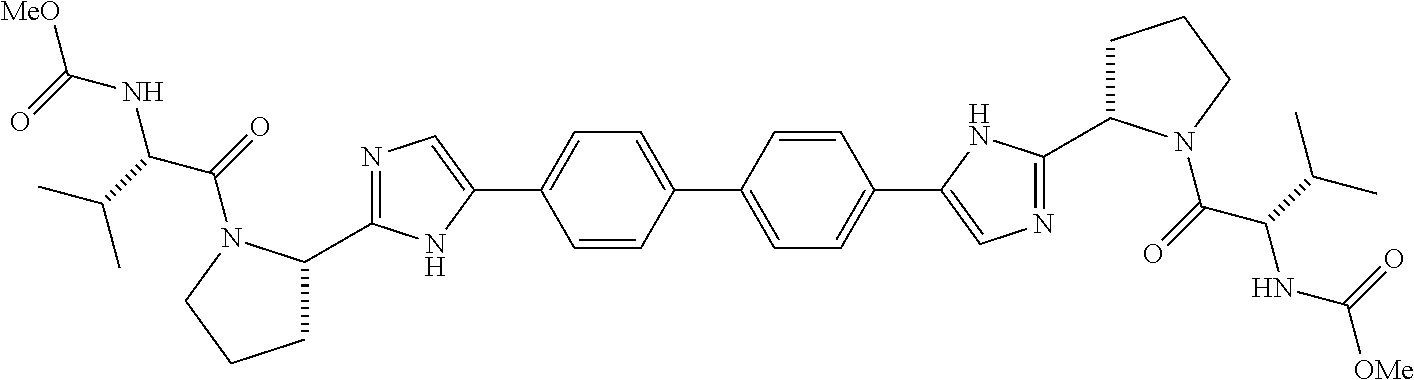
C1=CC(C2=CC=C(C3=CN=C(C4CCCN4C(=O)C(C(C)C)NC(=O)[OMe])N3)C=C2)=CC=C1C1=CN=C(C2CCCN2C(=O)C(C(C)C)NC(=O)[MeO])N1
